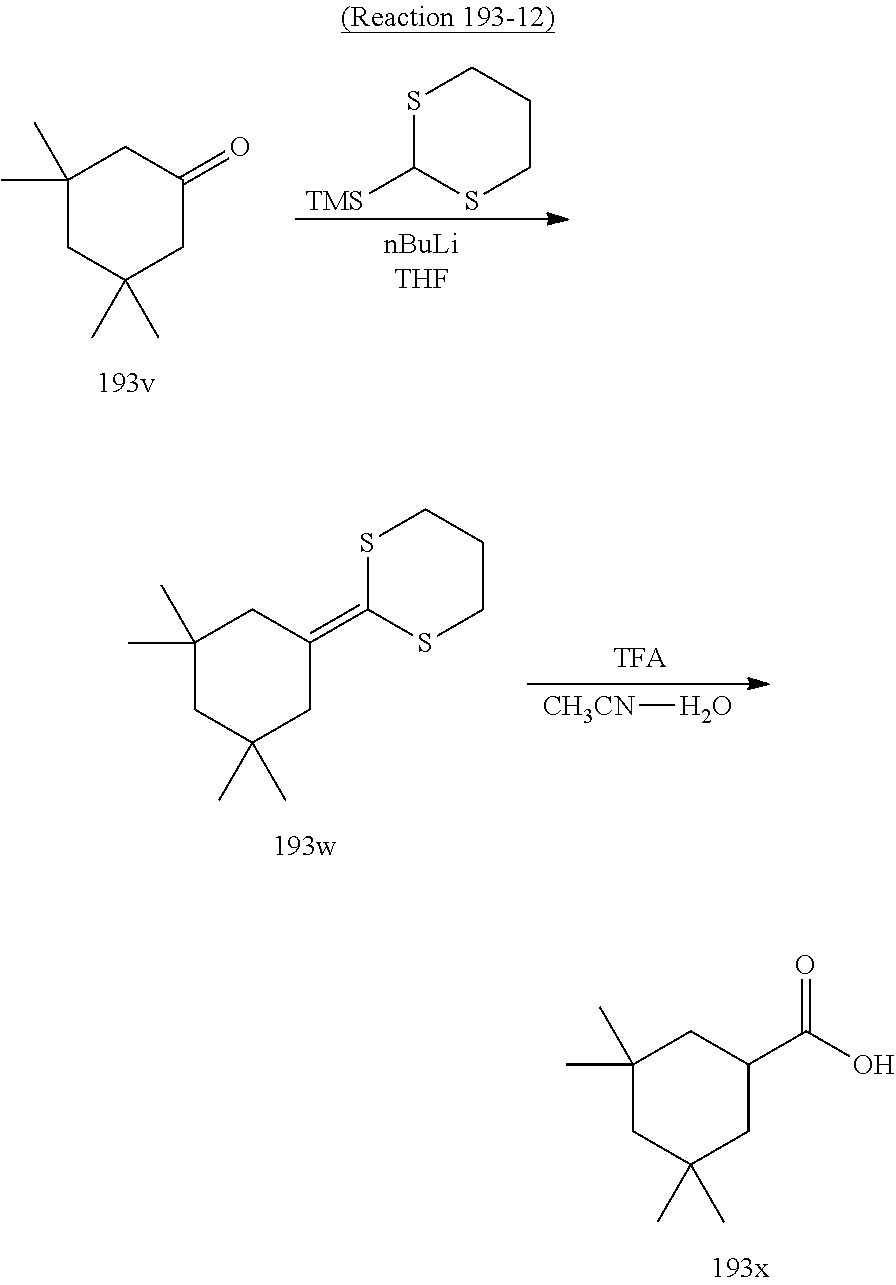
S1C([TMS])SCCC1.C1(C)(C)CC(C)(C)CC(=O)C1.C1(C)(C)CC(C)(C)CC(=C2SCCCS2)C1.[CH3CN]O.C1(C)(C)CC(C)(C)CC(C(=O)O)C1
